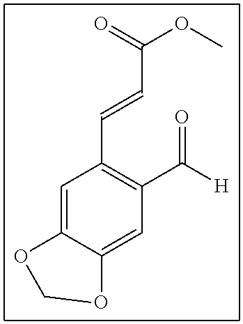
C1=C2C(=CC(C([H])=O)=C1C=CC(OC)=O)OCO2
